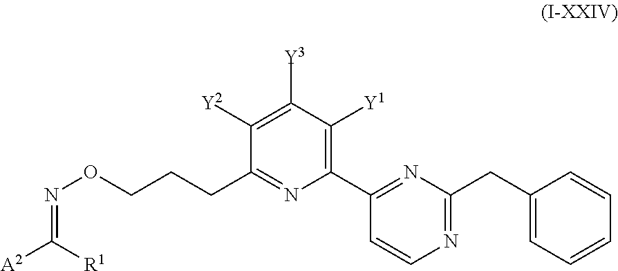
C1(C2=NC(CC3=CC=CC=C3)=NC=C2)=C([Y1])C([Y3])=C([Y2])C(CCCON=C([A2])[R1])=N1
